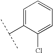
C1=C(C(C)C)C(Cl)=CC=C1
